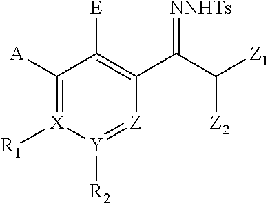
C1([A])=[X]([R1])[Y]([R2])=[Z]C(C(C([Z1])[Z2])=[NNHTs])=C1[E]
